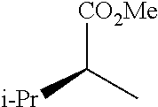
[CO2Me]C(C)[i-Pr]
